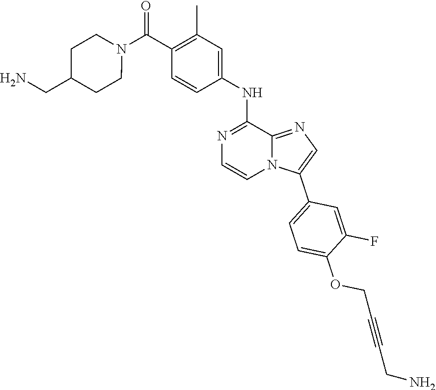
N1(C(C2=C(C)C=C(NC3=NC=CN4C3=NC=C4C3=CC=C(OCC#CCN)C(F)=C3)C=C2)=O)CCC(CN)CC1
